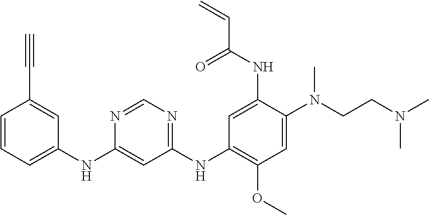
C1(NC2=CC=CC(C#C)=C2)=CC(NC2=C(OC)C=C(N(CCN(C)C)C)C(NC(C=C)=O)=C2)=NC=N1
